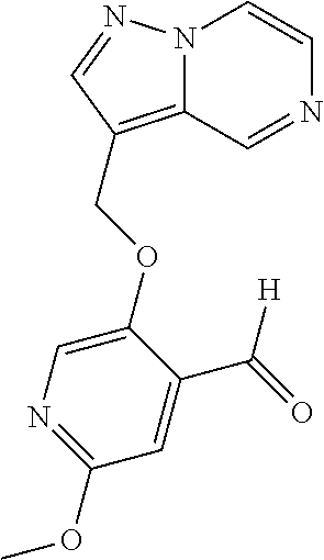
N12C(=C(COC3=CN=C(OC)C=C3C(=O)[H])C=N1)C=NC=C2
